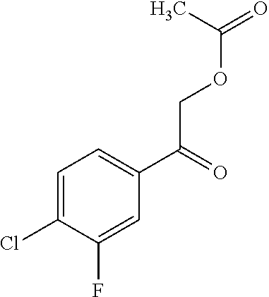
C1=C(Cl)C(F)=CC(C(=O)COC(=O)C)=C1
